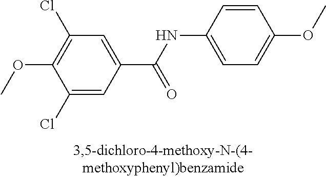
C1(Cl)=CC(C(NC2=CC=C(OC)C=C2)=O)=CC(Cl)=C1OC
